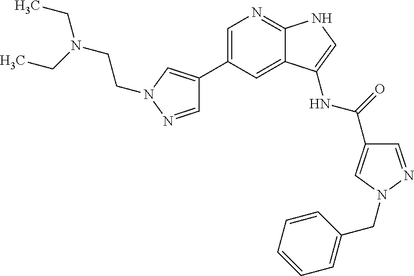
C1=C(C2=CN(CCN(CC)CC)N=C2)C=C2C(=N1)NC=C2NC(=O)C1=CN(CC2=CC=CC=C2)N=C1
